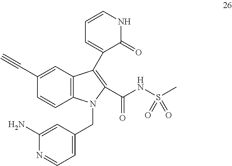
C12=C(C=C(C#C)C=C1)C(C1=CC=CNC1=O)=C(C(NS(C)(=O)=O)=O)N2CC1=CC=NC(N)=C1
